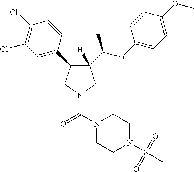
C1(C(OC2=CC=C(OC)C=C2)C)([H])C(C2=CC(Cl)=C(Cl)C=C2)CN(C(N2CCN(S(C)(=O)=O)CC2)=O)C1
